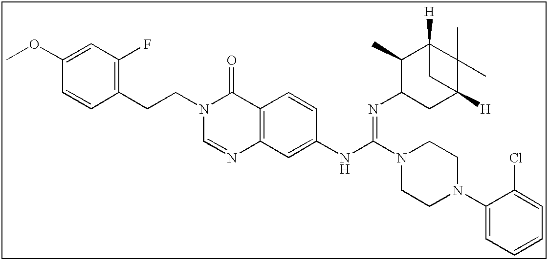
C1(OC)=CC(F)=C(CCN2C=NC3=C(C2=O)C=CC(NC(N2CCN(C4=CC=CC=C4Cl)CC2)=NC2CC4([H])C(C)(C)C([H])(C2C)C4)=C3)C=C1
